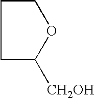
C1C([CH2OH])OCC1
